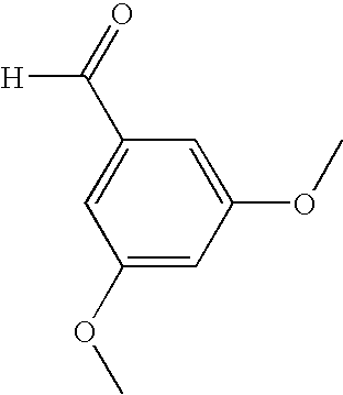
C1(OC)=CC(OC)=CC(C(=O)[H])=C1
